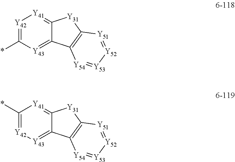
[Y42]1=C(*)[Y43]=C2C(=[Y41]1)[Y31]C1=C2[Y54]=[Y53][Y52]=[Y51]1.C1(*)=[Y42][Y43]=C2C(=[Y41]1)[Y31]C1=C2[Y54]=[Y53][Y52]=[Y51]1
